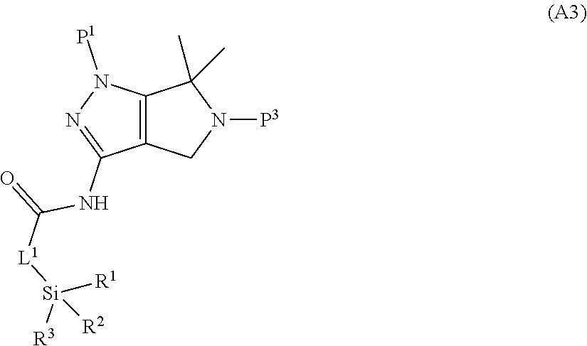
C12=C(CN([P3])C1(C)C)C(NC(=O)[L1][Si]([R2])([R1])[R3])=NN2[P1]
